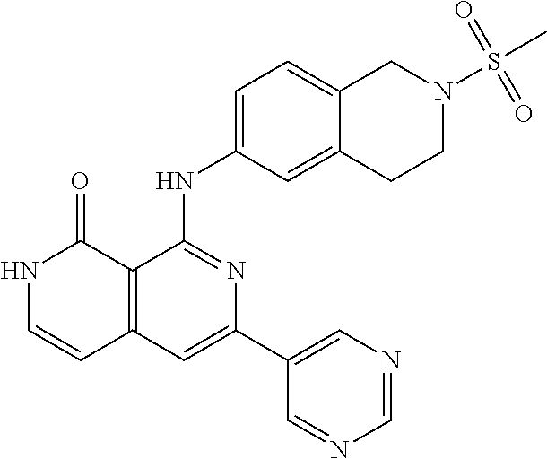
C12=C(C=C(C3=CN=CN=C3)N=C1NC1=CC=C3C(=C1)CCN(S(C)(=O)=O)C3)C=CNC2=O
